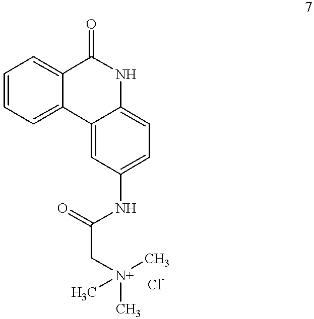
C1=CC=C2C(=C1)C(=O)NC1=CC=C(NC(C[N+](C)(C)C)=O)C=C21.[Cl-]
